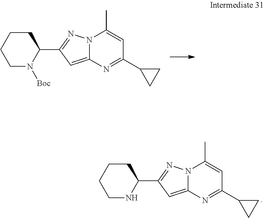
N12C(=CC(C3CCCCN3)=N1)N=C(C1CC1)C=C2C.N12C(=CC(C3CCCCN3[Boc])=N1)N=C(C1CC1)C=C2C
